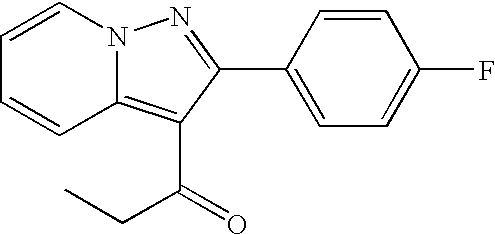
C1=CC2=C(C(=O)CC)C(C3=CC=C(F)C=C3)=NN2C=C1
